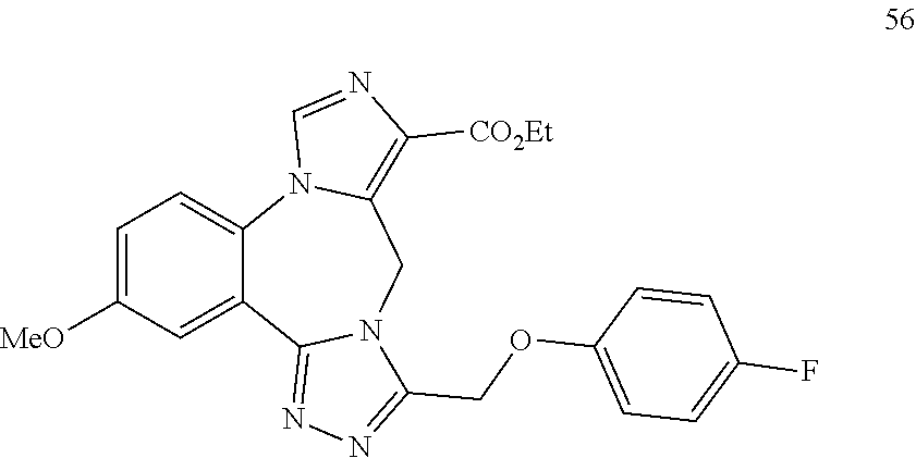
C1=C([MeO])C=C2C(=C1)N1C(=C([CO2Et])N=C1)CN1C2=NN=C1COC1=CC=C(F)C=C1
